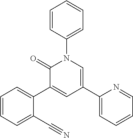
C1=CC(N2C(=O)C(C3=CC=CC=C3C#N)=CC(C3=CC=CC=N3)=C2)=CC=C1
